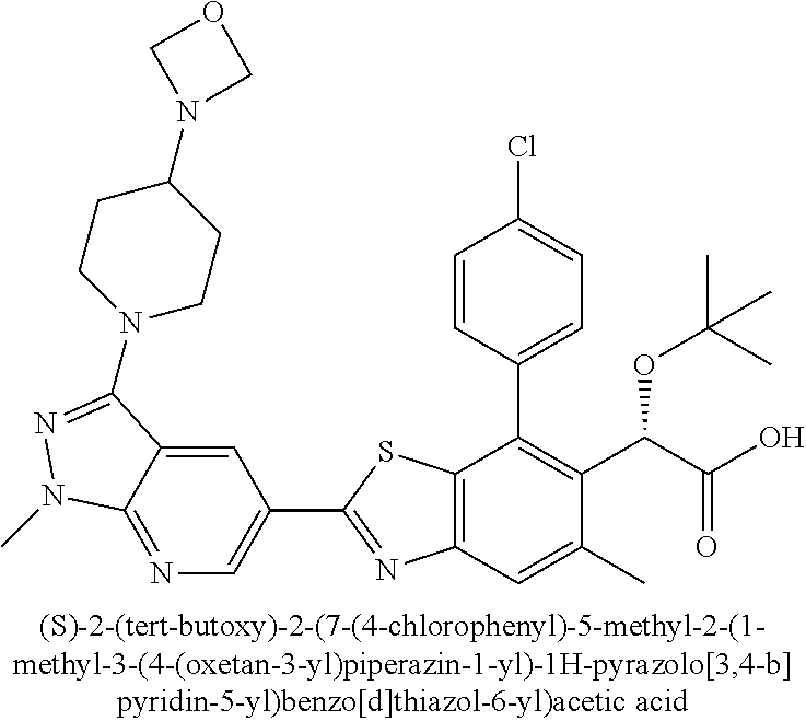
C1=C2C(=NC=C1C1=NC3=C(S1)C(C1=CC=C(Cl)C=C1)=C(C(C(O)=O)OC(C)(C)C)C(C)=C3)N(C)N=C2N1CCC(N2COC2)CC1
